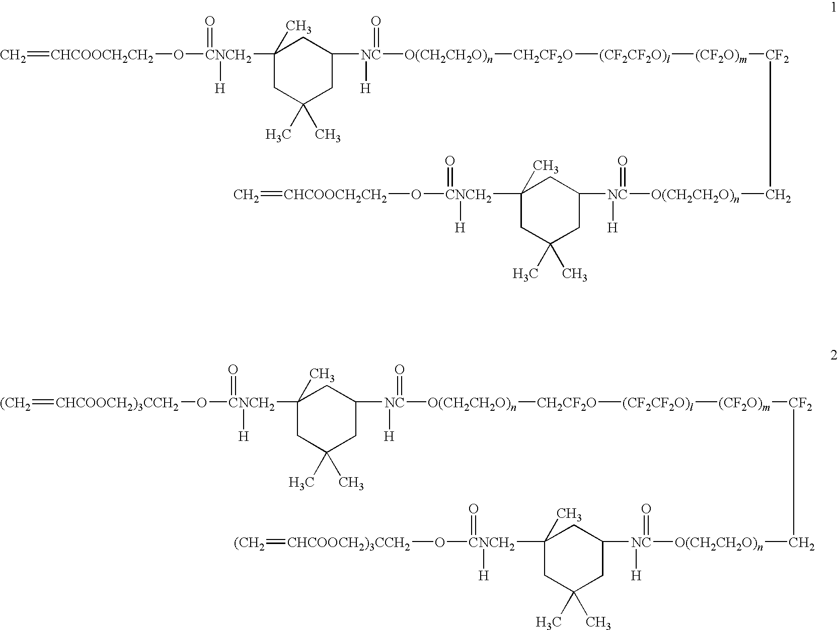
C=[CHCOOCH2CH2]O[CNCH2](=O)([H])C1(C)CC([NC](=O)([H])[O(CH2CH2O)n][CH2CF2O][(CF2CF2O)l][(CF2O)m][CF2]C[O(CH2CH2O)n][NC](=O)([H])C2CC(C)(C)CC([CNCH2](=O)([H])O[CHCOOCH2CH2]=C)(C)C2)CC(C)(C)C1.[CHCOOCH2)3CCH2](O[CNCH2](=O)([H])C1(C)CC([NC](=O)([H])[O(CH2CH2O)n][CH2CF2O][(CF2CF2O)l][(CF2O)m][CF2]C[O(CH2CH2O)n][NC](=O)([H])C2CC(C)(C)CC([CNCH2](=O)([H])O[CHCOOCH2)3CCH2]=[(CH2])(C)C2)CC(C)(C)C1)=[(CH2]
